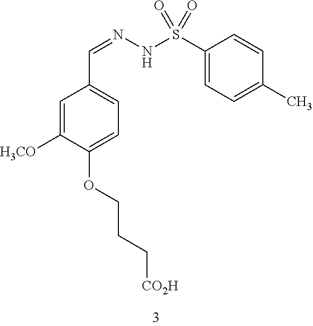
C1=C([H3CO])C(OCCC[CO2H])=CC=C1C=NNS(C1=CC=C(C)C=C1)(=O)=O
